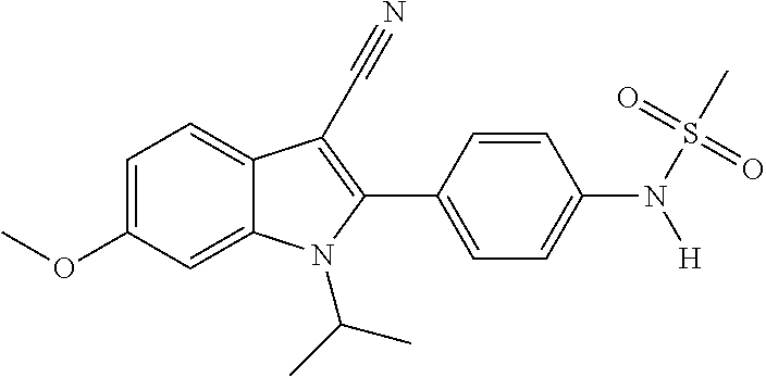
C1=C(OC)C=C2C(=C1)C(C#N)=C(C1=CC=C(N(S(C)(=O)=O)[H])C=C1)N2C(C)C
